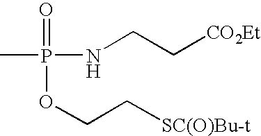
CP(NCC[CO2Et])(=O)OCC[SC(O)Bu-t]
